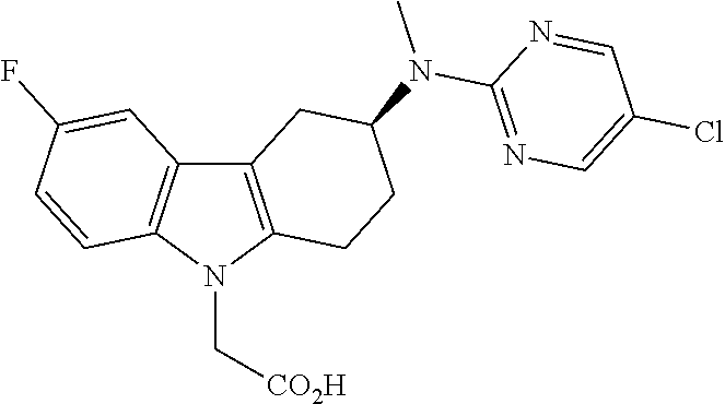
C12=C(N(C[CO2H])C3=C1C=C(F)C=C3)CCC(N(C1=NC=C(Cl)C=N1)C)C2
